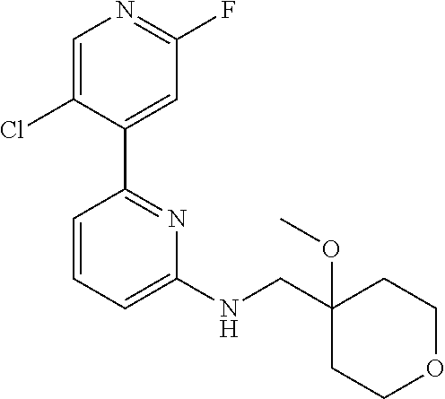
C1=C(Cl)C(C2=NC(NCC3(OC)CCOCC3)=CC=C2)=CC(F)=N1
